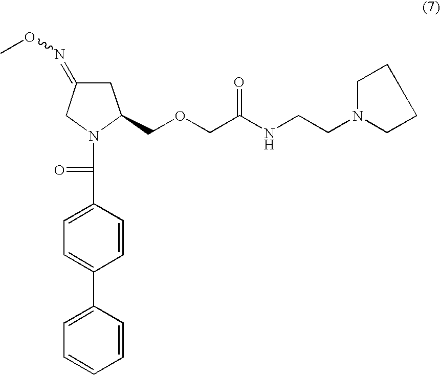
C(C1=CC=C(C2=CC=CC=C2)C=C1)(=O)N1CC(=NOC)CC1COCC(NCCN1CCCC1)=O
